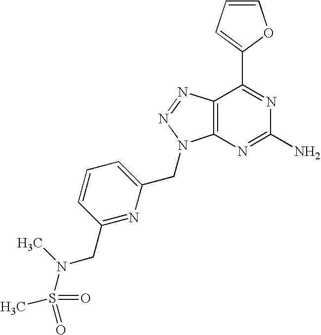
C1=CC=C(C2=NC(N)=NC3=C2N=NN3CC2=CC=CC(CN(S(=O)(C)=O)C)=N2)O1
